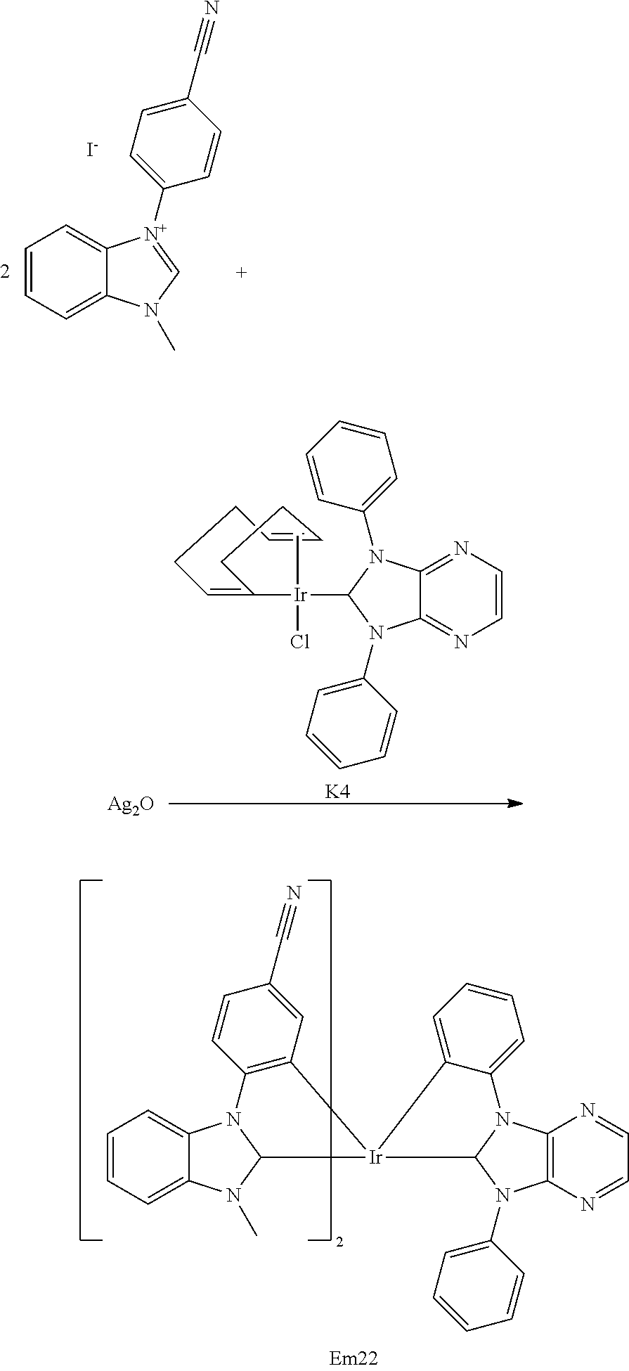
[I-].C1=CC=C2C(=C1)[N+](C1=CC=C(C#N)C=C1)=CN2C.C1=CN=C2C(=N1)N(C1=CC=CC=C1)C([Ir](C1=CCCC=CCC1)(C)Cl)N2C1=CC=CC=C1.[K4].[Ag2O].C1=CC=C2C(=C1)N1C(N2C)[Ir]2(C3=C1C=CC(C#N)=C3)C1N(C3=CC=CC=C3)C3=C(N=CC=N3)N1C1=CC=CC=C12
